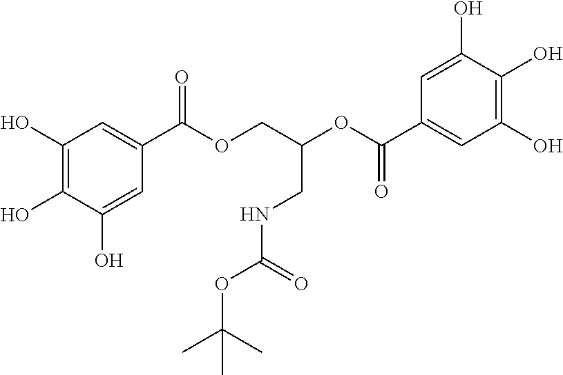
C1(O)=C(O)C(O)=CC(C(OCC(OC(C2=CC(O)=C(O)C(O)=C2)=O)CNC(OC(C)(C)C)=O)=O)=C1
